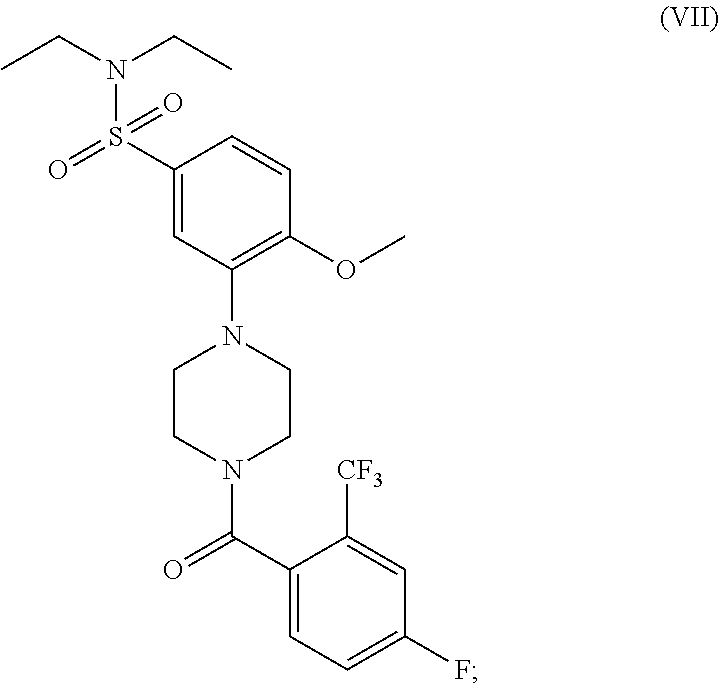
C(N(CC)S(C1=CC(N2CCN(C(C3=CC=C(F)C=C3[CF3])=O)CC2)=C(OC)C=C1)(=O)=O)C
